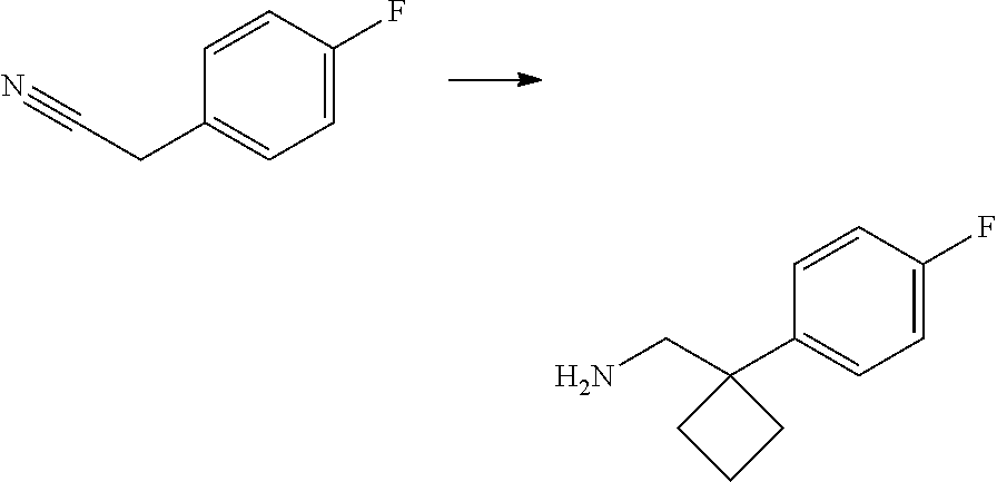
C1=CC(CC#N)=CC=C1F.C1=CC(C2(CN)CCC2)=CC=C1F
